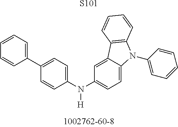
C1(N(C2=CC=C3C(=C2)C2=C(N3C3=CC=CC=C3)C=CC=C2)[H])=CC=C(C2=CC=CC=C2)C=C1.[S101]
